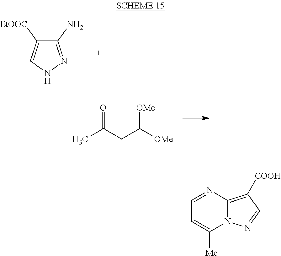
C1(N)=NNC=C1[EtOOC].CC(CC([OMe])[OMe])=O.C1=NC2=C([COOH])C=NN2C([Me])=C1
